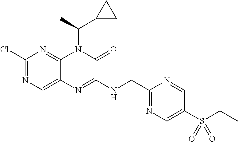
C1(Cl)=NC=C2C(=N1)N(C(C1CC1)C)C(=O)C(NCC1=NC=C(S(CC)(=O)=O)C=N1)=N2
